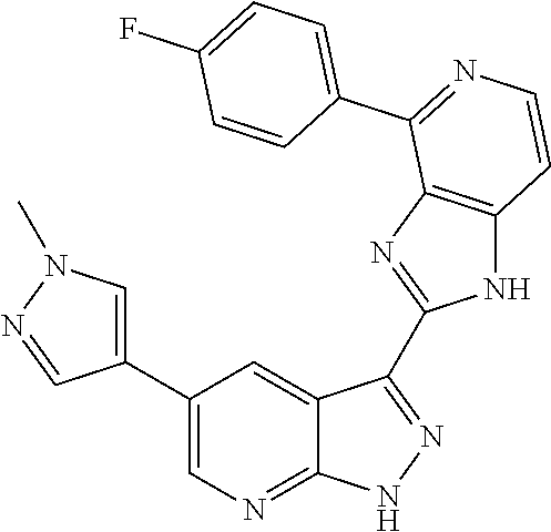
C1(C2=CN=C3C(=C2)C(C2=NC4=C(N2)C=CN=C4C2=CC=C(F)C=C2)=N[N H]3)=CN(C)N=C1
